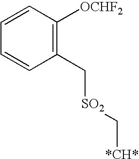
C1=CC([OCHF2])=C(C[SO2]C[*CH*])C=C1
